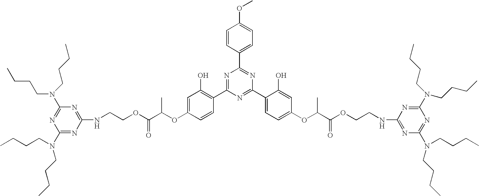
N1=C(C2=C(O)C=C(OC(C(OCCNC3=NC(N(CCCC)CCCC)=NC(N(CCCC)CCCC)=N3)=O)C)C=C2)N=C(C2=CC=C(OC(C)C(OCCNC3=NC(N(CCCC)CCCC)=NC(N(CCCC)CCCC)=N3)=O)C=C2O)N=C1C1=CC=C(OC)C=C1
